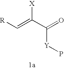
[R]C=C(C(=O)[Y]P)[X]
